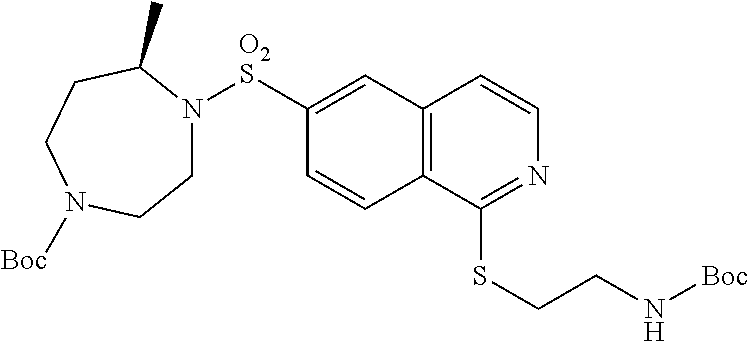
C1N([O2S]C2=CC3=C(C=C2)C(SCCN[Boc])=NC=C3)C(C)CCN([Boc])C1
